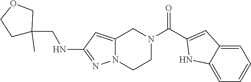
C1=C2CN(C(C3=CC4=CC=CC=C4N3)=O)CCN2N=C1NCC1(C)CCOC1
